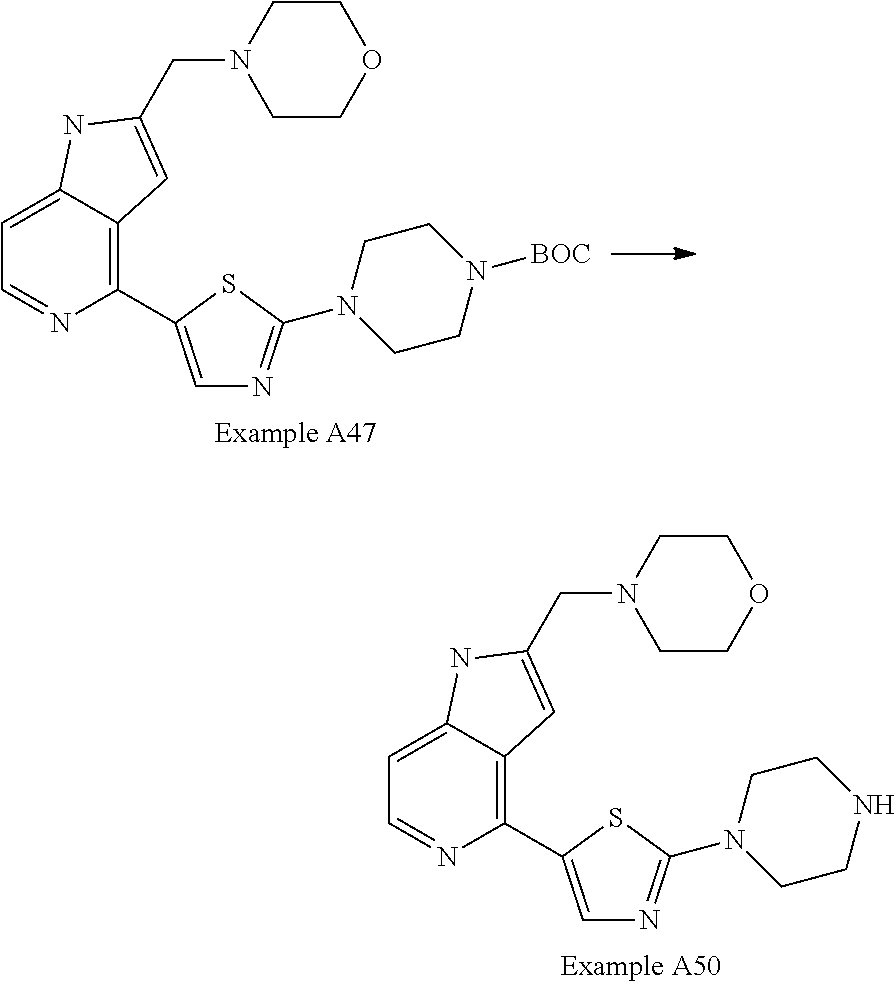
C1(C2=CN=C(N3CCN([BOC])CC3)S2)=C2C(=CC=N1)NC(CN1CCOCC1)=C2.C1(C2=CN=C(N3CCNCC3)S2)=C2C(=CC=N1)NC(CN1CCOCC1)=C2
